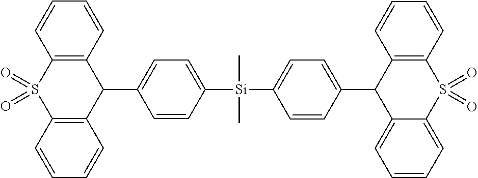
C1=CC2=C(C=C1)C(C1=CC=C([Si](C)(C)C3=CC=C(C4C5=C(C=CC=C5)S(=O)(=O)C5=CC=CC=C54)C=C3)C=C1)C1=C(S2(=O)=O)C=CC=C1
